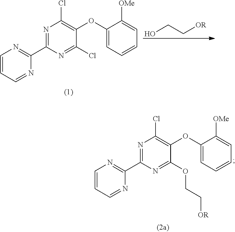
C1=CC=NC(C2=NC(Cl)=C(OC3=CC=CC=C3[OMe])C(Cl)=N2)=N1.OCC[OR].C1=CC=NC(C2=NC(Cl)=C(OC3=CC=CC=C3[OMe])C(OCC[OR])=N2)=N1
